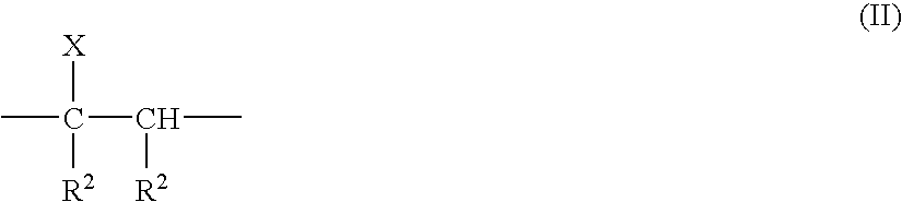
CC([X])([R2])C([R2])C
